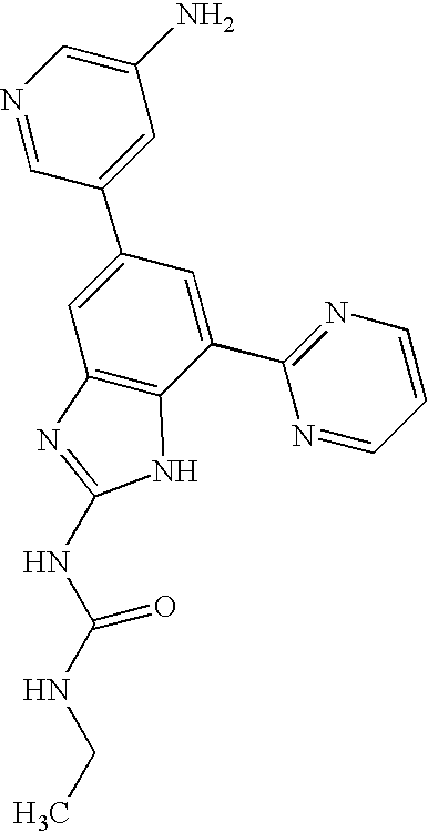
N1=CC(C2=CC3=C(C(C4=NC=CC=N4)=C2)NC(NC(NCC)=O)=N3)=CC(N)=C1
